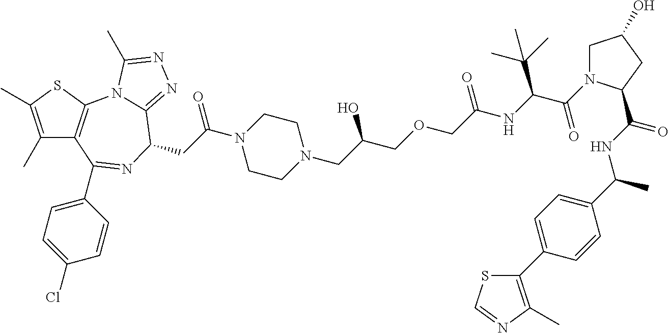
C1(C)=C(C)SC2=C1C(C1=CC=C(Cl)C=C1)=NC(CC(N1CCN(CC(COCC(NC(C(=O)N3CC(O)CC3C(NC(C3=CC=C(C4=C(C)N=CS4)C=C3)C)=O)C(C)(C)C)=O)O)CC1)=O)C1=NN=C(C)N21
